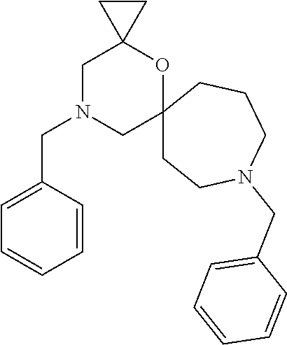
C1=C(CN2CC3(OC4(C2)CCN(CC2=CC=CC=C2)CCC4)CC3)C=CC=C1
